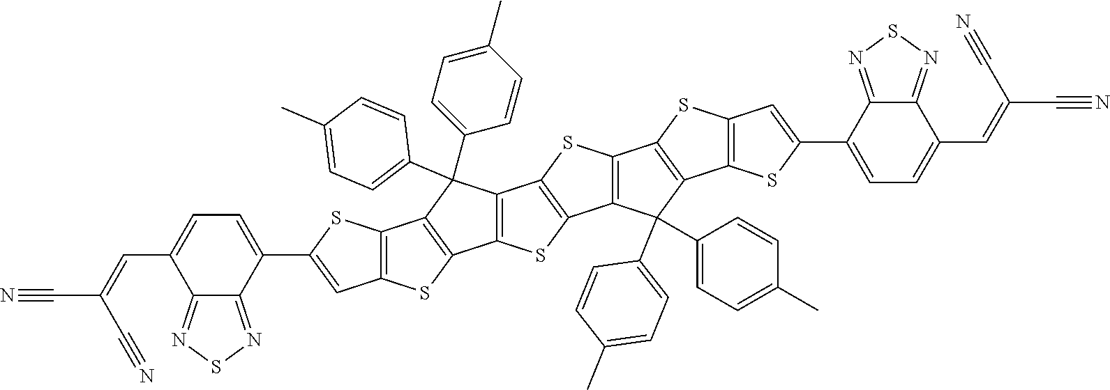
C1(C2=CC=C(C=C(C#N)C#N)C3=NSN=C23)=CC2=C(S1)C1=C(S2)C2=C(C1(C1=CC=C(C)C=C1)C1=CC=C(C)C=C1)C1=C(S2)C2=C(S1)C1=C(C2(C2=CC=C(C)C=C2)C2=CC=C(C)C=C2)C2=C(S1)C=C(C1=CC=C(C=C(C#N)C#N)C3=NSN=C13)S2
